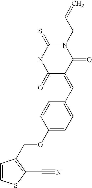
N1(CC=C)C(=S)NC(=O)C(=CC2=CC=C(OCC3=C(C#N)SC=C3)C=C2)C1=O
